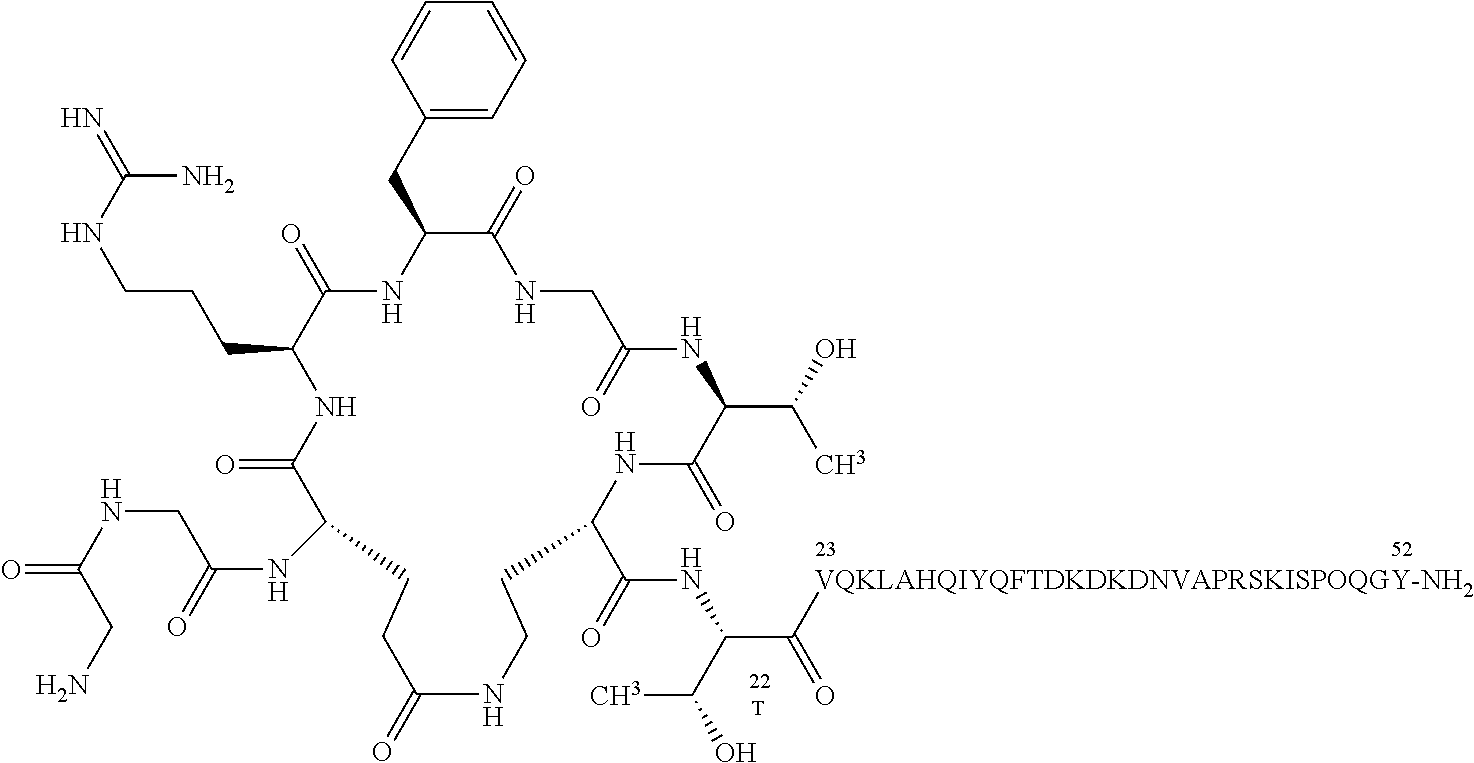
C1=CC=CC(CC2NC(=O)C(CCCNC(=N)N)NC(=O)C(NC(=O)CNC(=O)CN)CCC(=O)NCCC(C(=O)NC(C([VQKLAHQIYQFTDKDKDNVAPRSKISPOQGY-NH2])=O)C(O)C)NC(=O)C(C(O)C)NC(=O)CNC2=O)=C1.[T]
